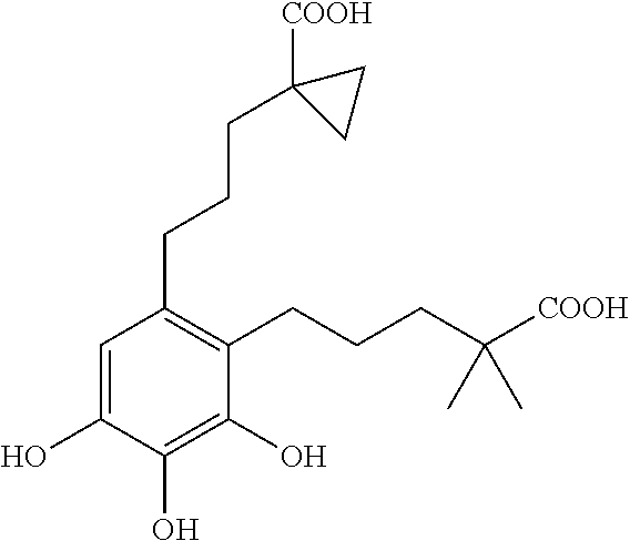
C1=C(O)C(O)=C(O)C(CCCC([COOH])(C)C)=C1CCCC1([COOH])CC1
